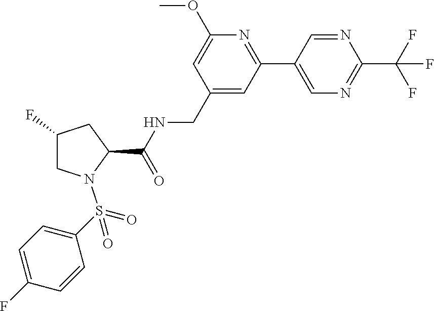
C(C1=CC(C2=CN=C(C(F)(F)F)N=C2)=NC(OC)=C1)NC(C1CC(F)CN1S(=O)(=O)C1=CC=C(F)C=C1)=O
